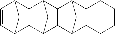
C1=CC2CC1C1C3CC(C21)C1C3C2CC1C1C2CCCC1
